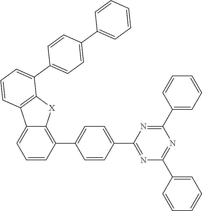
C1=CC(C2=CC=C(C3=NC(C4=CC=CC=C4)=NC(C4=CC=CC=C4)=N3)C=C2)=C2C(=C1)C1=C([X]2)C(C2=CC=C(C3=CC=CC=C3)C=C2)=CC=C1
